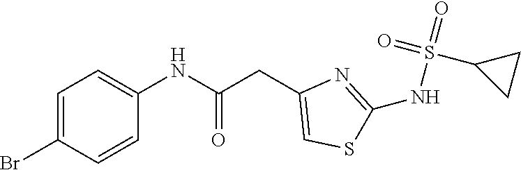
C1=C(Br)C=CC(NC(CC2=CSC(NS(=O)(=O)C3CC3)=N2)=O)=C1
